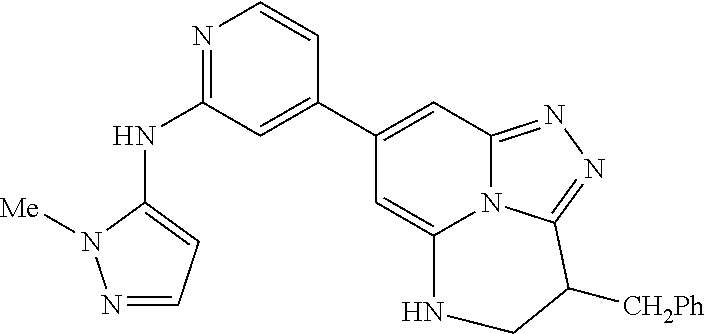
N1=CC=C(NC2=NC=CC(C3=CC4=NN=C5N4C(=C3)NCC5[CH2Ph])=C2)N1[Me]
